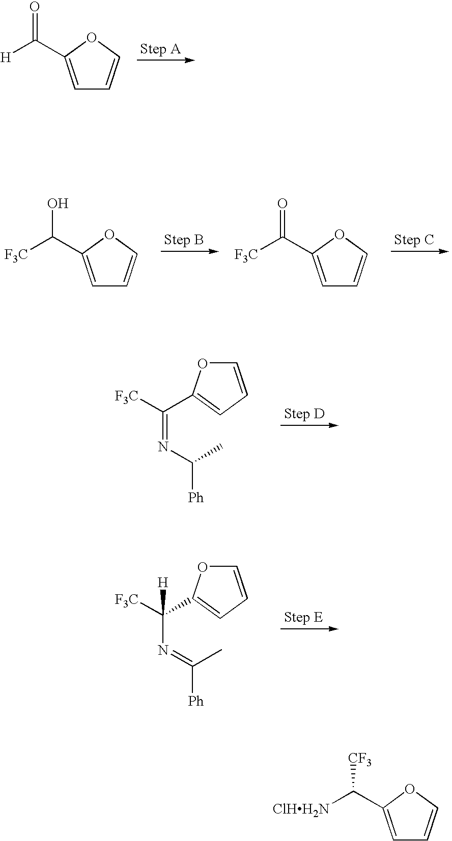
C1=COC(C([H])=O)=C1.C1=CC=C(C([F3C])=NC([Ph])C)O1.C1=CC=C(C([F3C])(N=C([Ph])C)[H])O1.C1=C(C([F3C])O)OC=C1.C1=C(C([F3C])=O)OC=C1.C1=C(C([ClHH2N])[CF3])OC=C1
